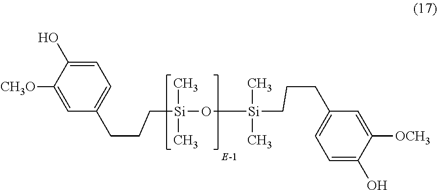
C1=C(CCC[Si](C)(C)O[Si](C)(C)CCCC2=CC=C(O)C([OCH3])=C2)C=C([CH3O])C(O)=C1
